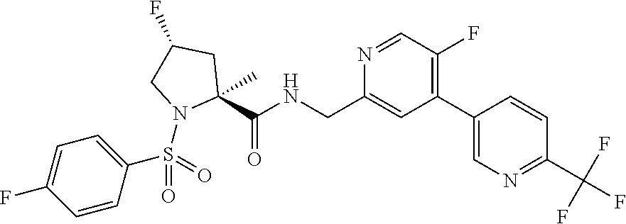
C1(C2=C(F)C=NC(CNC(=O)C3(C)CC(F)CN3S(=O)(C3=CC=C(F)C=C3)=O)=C2)=CN=C(C(F)(F)F)C=C1
